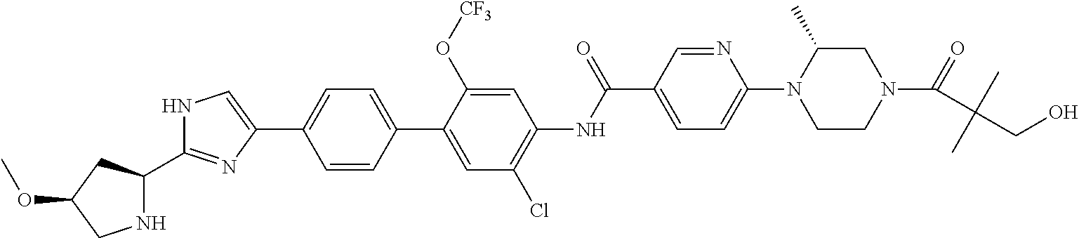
C1(C2=CC=C(C3=CC(Cl)=C(NC(C4=CC=C(N5CCN(C(=O)C(CO)(C)C)CC5C)N=C4)=O)C=C3O[CF3])C=C2)=CNC(C2NCC(OC)C2)=N1
